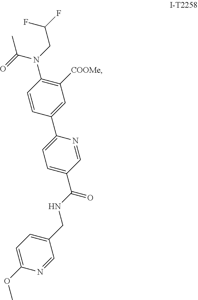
C(NC(C1=CC=C(C2=CC([COOMe])=C(N(C(=O)C)CC(F)F)C=C2)N=C1)=O)C1=CC=C(OC)N=C1
